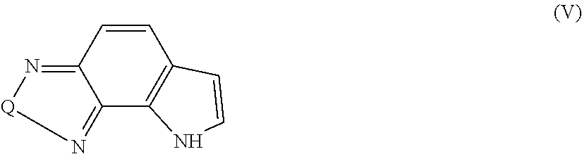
C1=CC2=N[Q]N=C2C2=C1C=CN2
